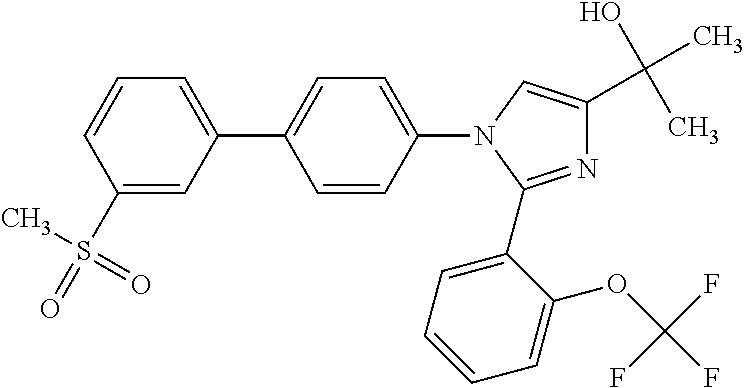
N1=C(C2=CC=CC=C2OC(F)(F)F)N(C2=CC=C(C3=CC=CC(S(=O)(C)=O)=C3)C=C2)C=C1C(O)(C)C
